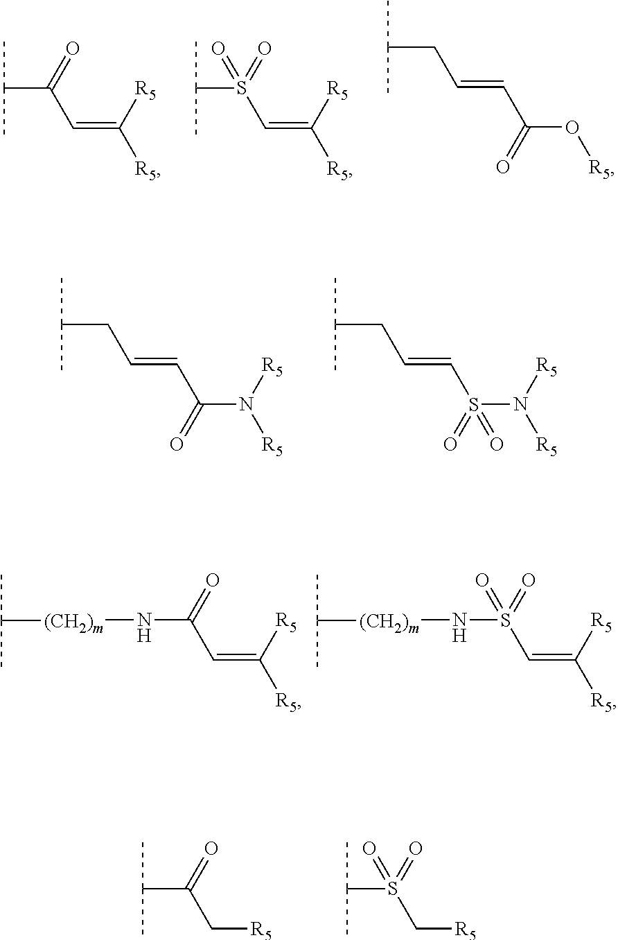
C(C(=O)C=C([R5])[R5])(C)C.C(S(=O)(C=C([R5])[R5])=O)(C)C.C(=CC(O[R5])=O)CC(C)C.C(=CC(N([R5])[R5])=O)CC(C)C.C(=CS(N([R5])[R5])(=O)=O)CC(C)C.N(C(=O)C=C([R5])[R5])[(CH2)m]C(C)C.N(S(=O)(C=C([R5])[R5])=O)[(CH2)m]C(C)C.C(S(=O)(C[R5])=O)(C)C.C(C(=O)C[R5])(C)C
